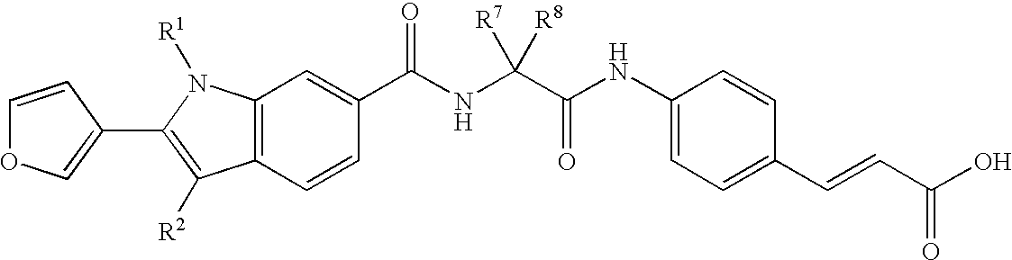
C1=CC(C2=C([R2])C3=C(N2[R1])C=C(C(=O)NC(C(NC2=CC=C(C=CC(O)=O)C=C2)=O)([R7])[R8])C=C3)=CO1
